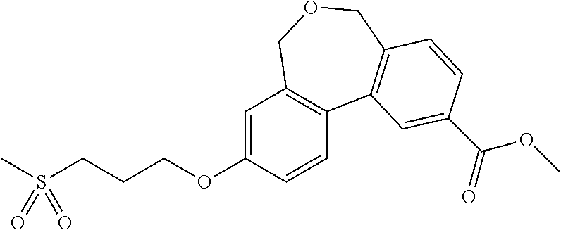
C1=C(OCCCS(C)(=O)=O)C=CC2=C1COCC1=C2C=C(C(OC)=O)C=C1
